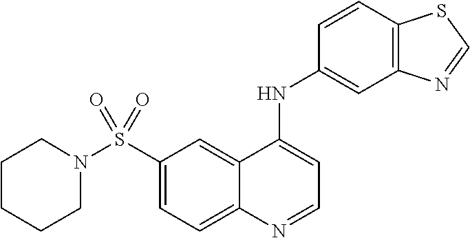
C1(S(=O)(N2CCCCC2)=O)=CC=C2C(=C1)C(NC1=CC3=C(C=C1)SC=N3)=CC=N2
